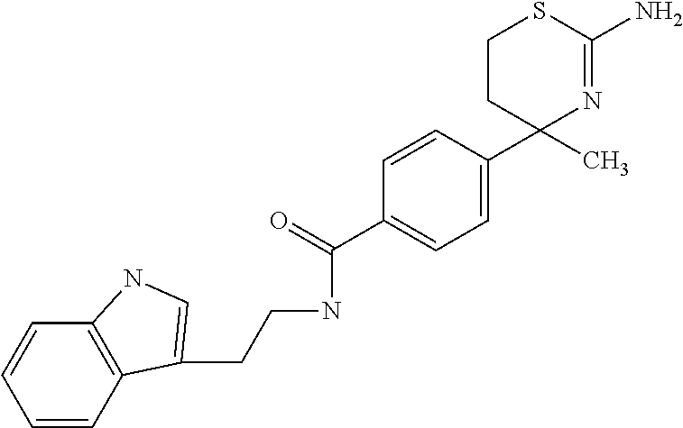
C1(C(=O)NCCC2=CNC3=C2C=CC=C3)=CC=C(C2(C)CCSC(N)=N2)C=C1
